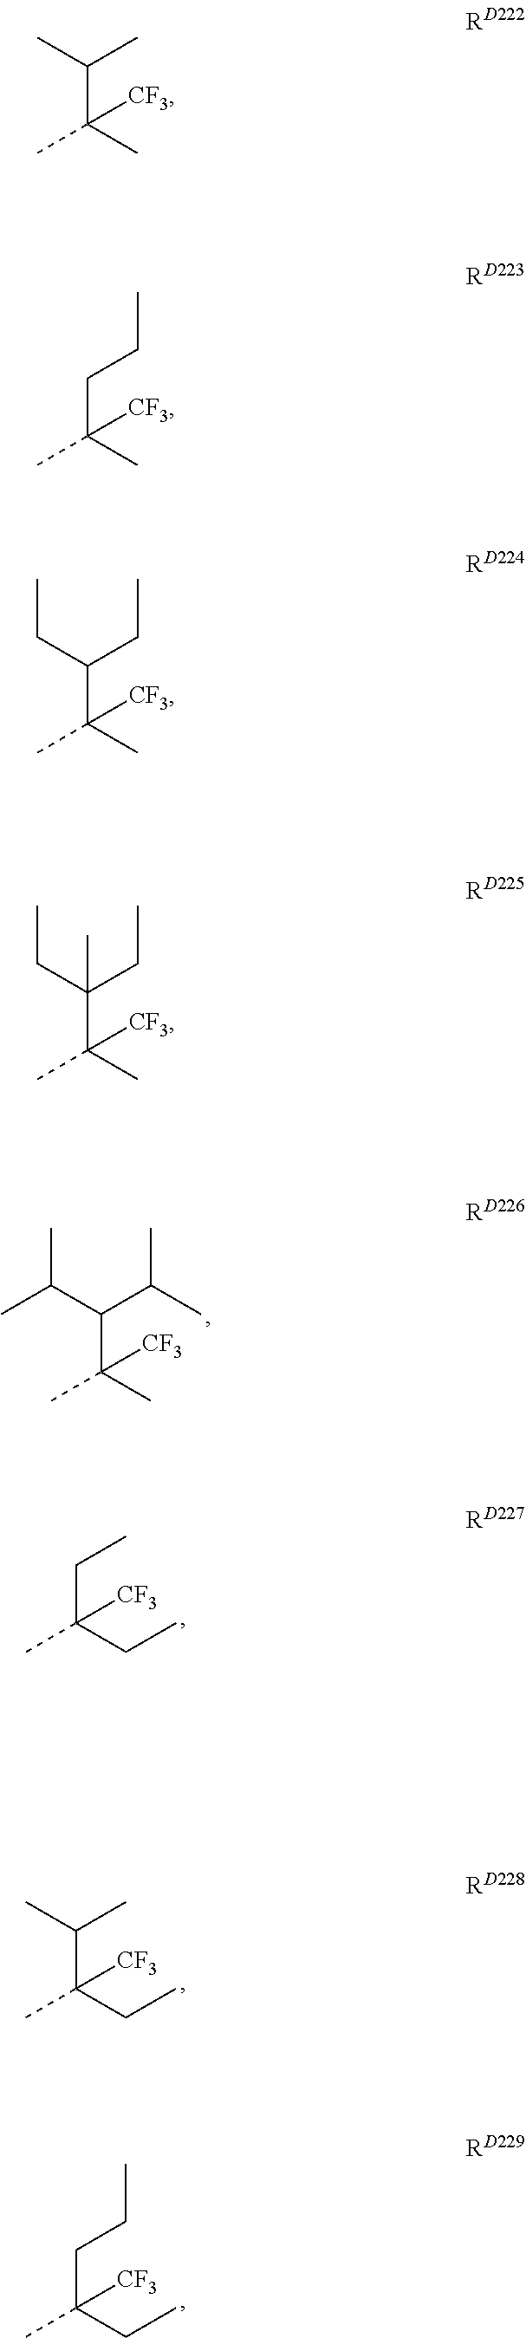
C(C(C)(C)[CF3])(C(C)C)C(C)C.C(C(C)(CC)[CF3])C.C(C(C)(CC)[CF3])(C)C.C(C(C)(CC)[CF3])CC.C(C(C)(C)[CF3])(C)C.C(C(C)(C)[CF3])CC.C(C(C)(C)[CF3])(CC)CC.C(C(C)(C)[CF3])(CC)(CC)C
